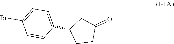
C1(C2=CC=C(Br)C=C2)CCC(=O)C1
